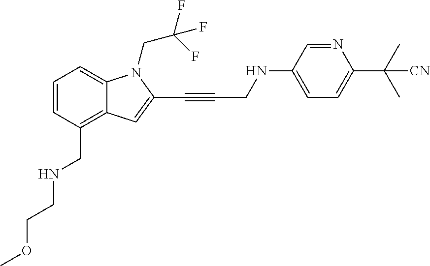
C1=CC(CNCCOC)=C2C(=C1)N(CC(F)(F)F)C(C#CCNC1=CC=C(C(C)(C)[CN])N=C1)=C2
